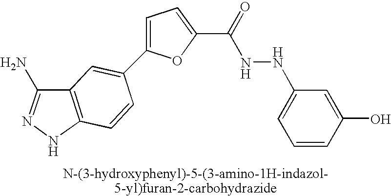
C1=C(C2=CC3=C(C=C2)NN=C3N)OC(C(=O)NNC2=CC=CC(O)=C2)=C1
